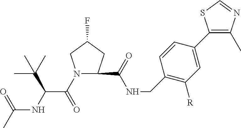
N1(C(C(NC(C)=O)C(C)(C)C)=O)CC(F)CC1C(NCC1=C([R])C=C(C2=C(C)N=CS2)C=C1)=O
